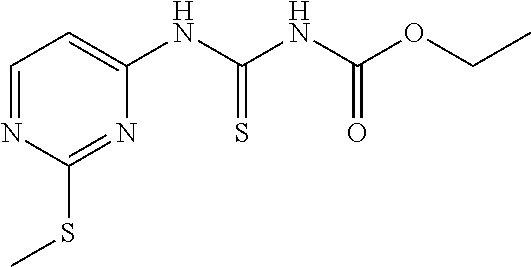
C1=NC(SC)=NC(NC(NC(OCC)=O)=S)=C1
